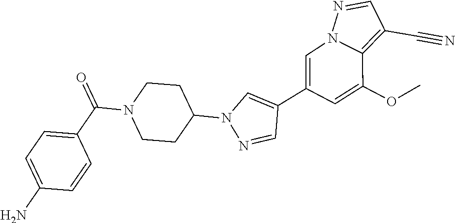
C1(C2=CN3C(=C(C#N)C=N3)C(OC)=C2)=CN(C2CCN(C(=O)C3=CC=C(N)C=C3)CC2)N=C1
